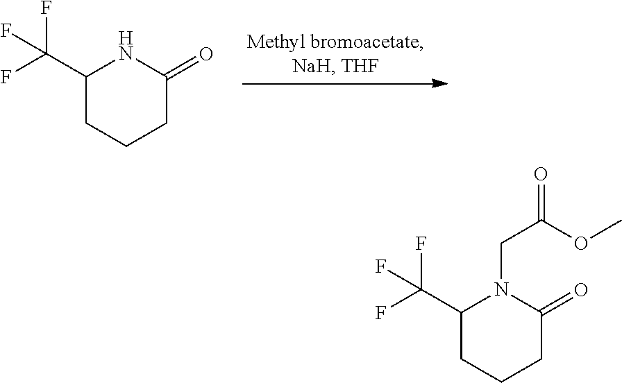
C1(C(F)(F)F)CCCC(=O)N1.C1(C(F)(F)F)CCCC(=O)N1CC(=O)OC
